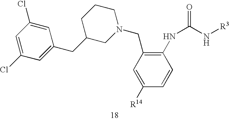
C1C(CC2=CC(Cl)=CC(Cl)=C2)CN(CC2=C(NC(N[R3])=O)C=CC([R14])=C2)CC1
